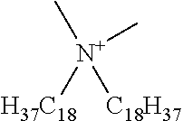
[N+](C)([H37C18])([C18H37])C
